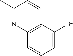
C1(C)=NC2=C(C=C1)C(Br)=CC=C2
